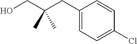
C1(CC(CO)(C)C)=CC=C(Cl)C=C1
